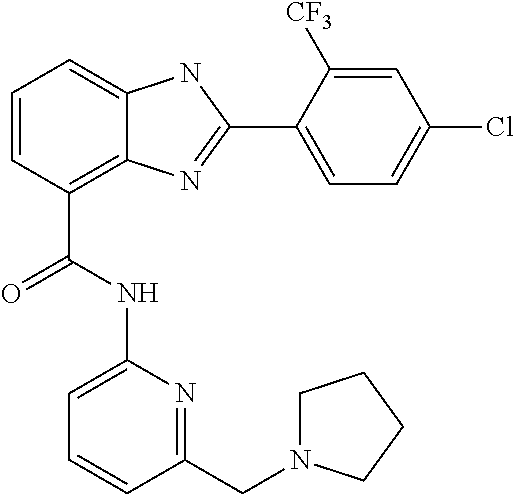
C1=CC(C(NC2=CC=CC(CN3CCCC3)=N2)=O)=C2C(=C1)NC(C1=CC=C(Cl)C=C1[CF3])=N2
